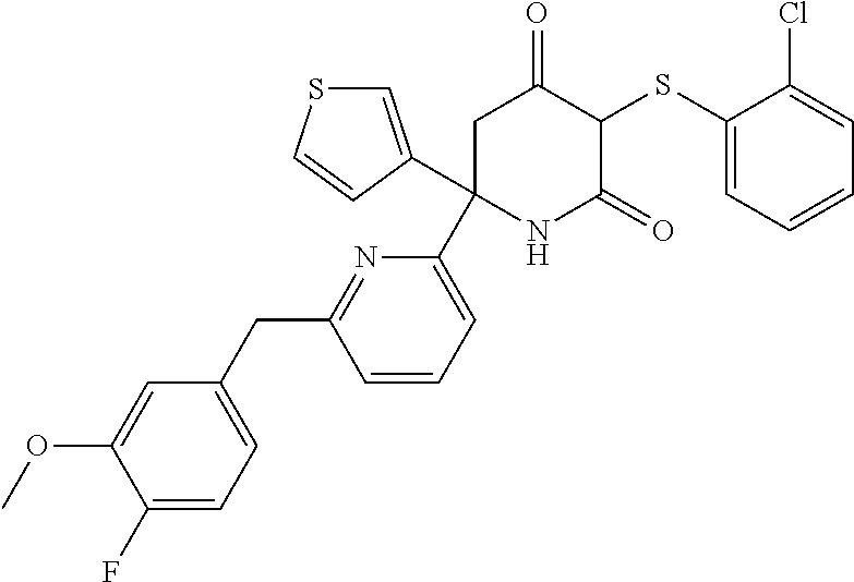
C1(SC2C(=O)CC(C3=CC=CC(CC4=CC=C(F)C(OC)=C4)=N3)(C3=CSC=C3)NC2=O)=CC=CC=C1Cl
